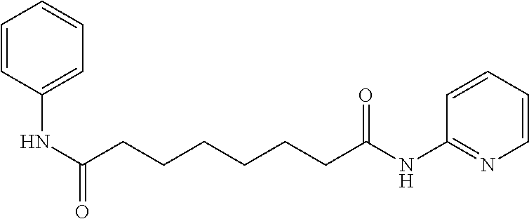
C1=CC(NC(CCCCCCC(NC2=NC=CC=C2)=O)=O)=CC=C1
